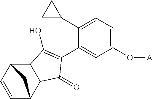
C1=CC2C3C(C1C2)C(O)=C(C1=CC(O[A])=CC=C1C1CC1)C3=O
